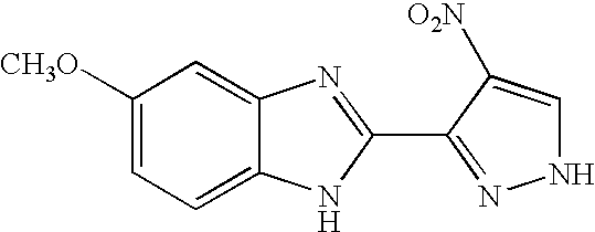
C1([CH3O])=CC=C2C(=C1)N=C(C1=NNC=C1[O2N])N2
